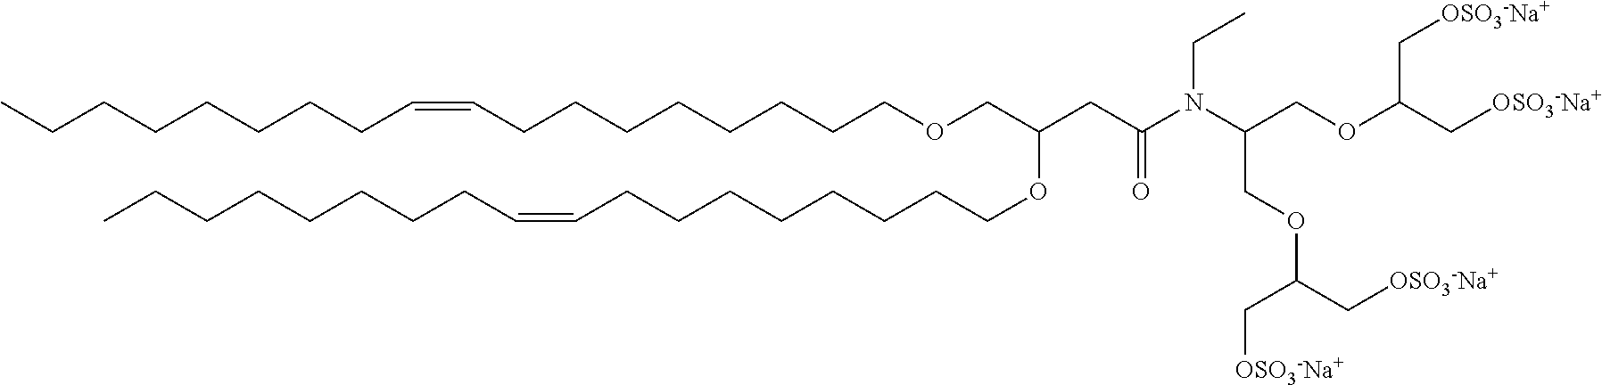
CCCCCCCCC=CCCCCCCCCOCC(OCCCCCCCCC=CCCCCCCCC)CC(N(C(COC(C[OSO3-Na+])C[OSO3-Na+])COC(C[OSO3-Na+])C[OSO3-Na+])CC)=O
